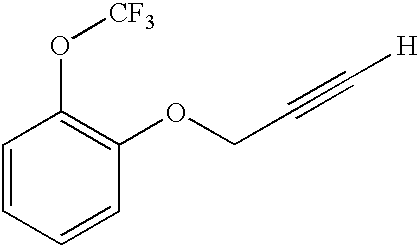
C1=CC(OCC#C[H])=C(O[CF3])C=C1
